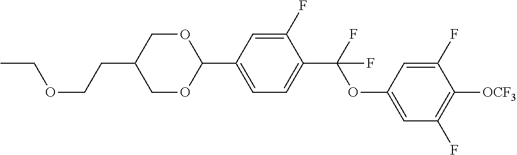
C(CC1COC(C2=CC=C(C(OC3=CC(F)=C([OCF3])C(F)=C3)(F)F)C(F)=C2)OC1)OCC
